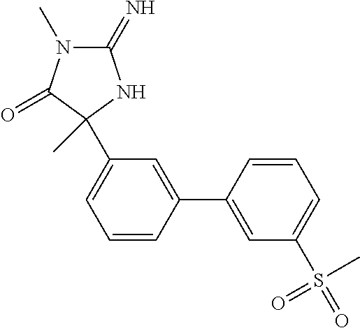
C1(=N)N(C)C(=O)C(C)(C2=CC=CC(C3=CC(S(=O)(C)=O)=CC=C3)=C2)N1
